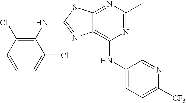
N1=C(C)N=C2C(=C1NC1=CC=C([CF3])N=C1)N=C(NC1=C(Cl)C=CC=C1Cl)S2
